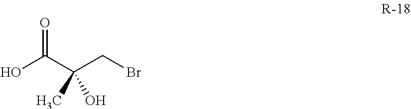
O=C(C(CBr)(C)O)O
